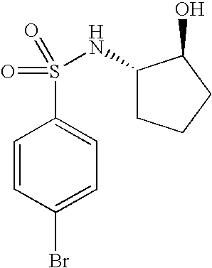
N(S(C1=CC=C(Br)C=C1)(=O)=O)C1CCCC1O
